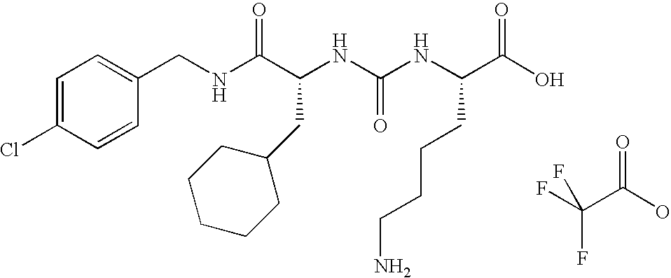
FC(C(O)=O)(F)F.C1(CNC(C(NC(NC(C(O)=O)CCCCN)=O)CC2CCCCC2)=O)=CC=C(Cl)C=C1
